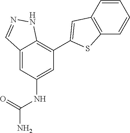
C12=CC(NC(=O)N)=CC(C3=CC4=C(S3)C=CC=C4)=C1NN=C2
